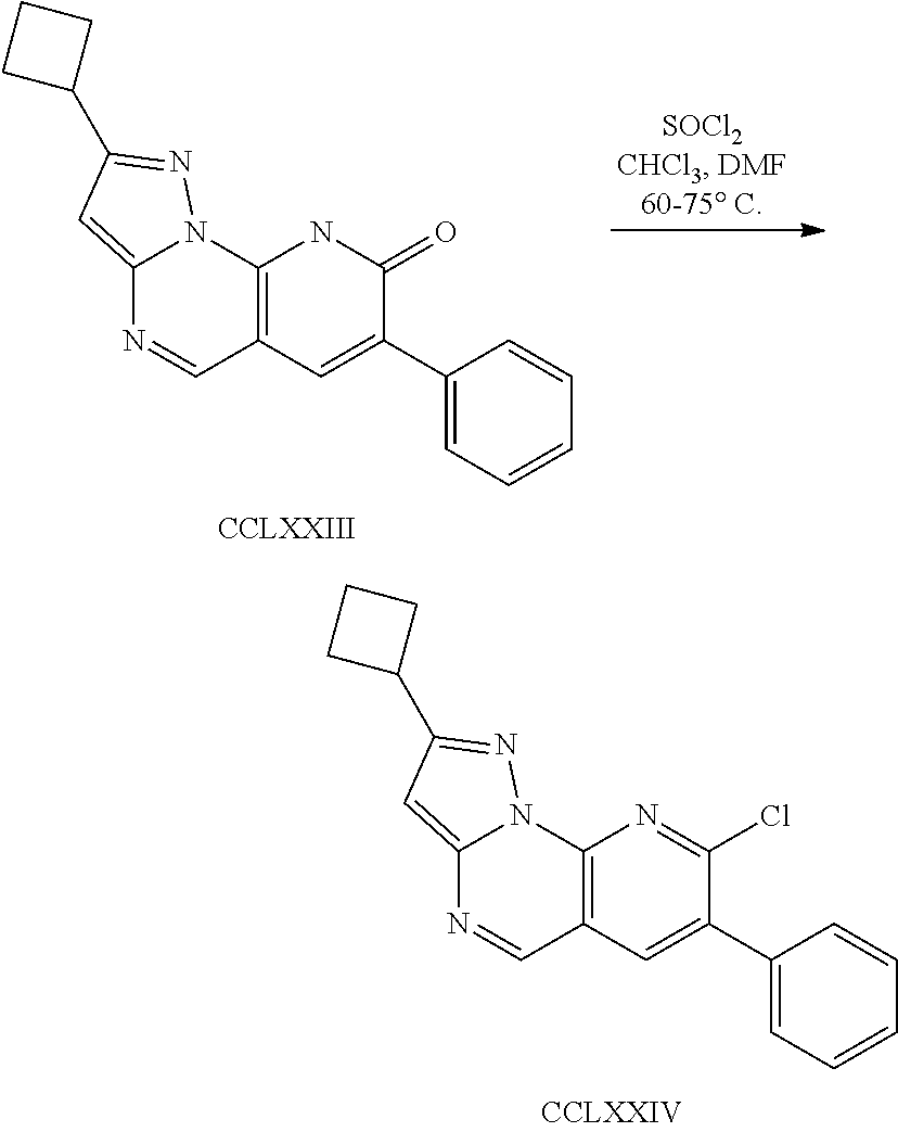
C1(C2=NN3C(=C2)N=CC2=C3N=C(Cl)C(C3=CC=CC=C3)=C2)CCC1.C1(C2=NN3C(=C2)N=CC2=C3NC(=O)C(C3=CC=CC=C3)=C2)CCC1
